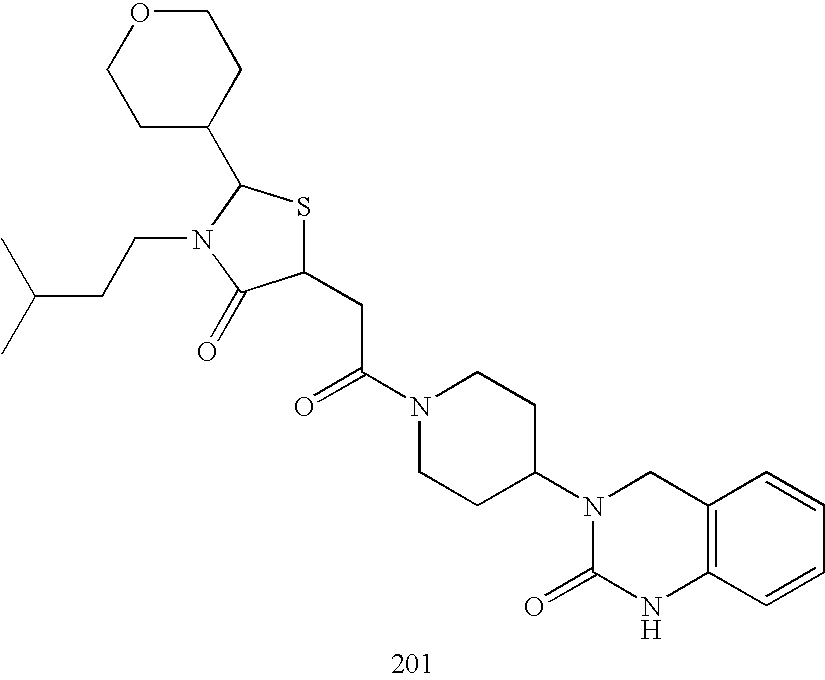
C1(CC(N2CCC(N3C(=O)NC4=C(C3)C=CC=C4)CC2)=O)SC(C2CCOCC2)N(CCC(C)C)C1=O
